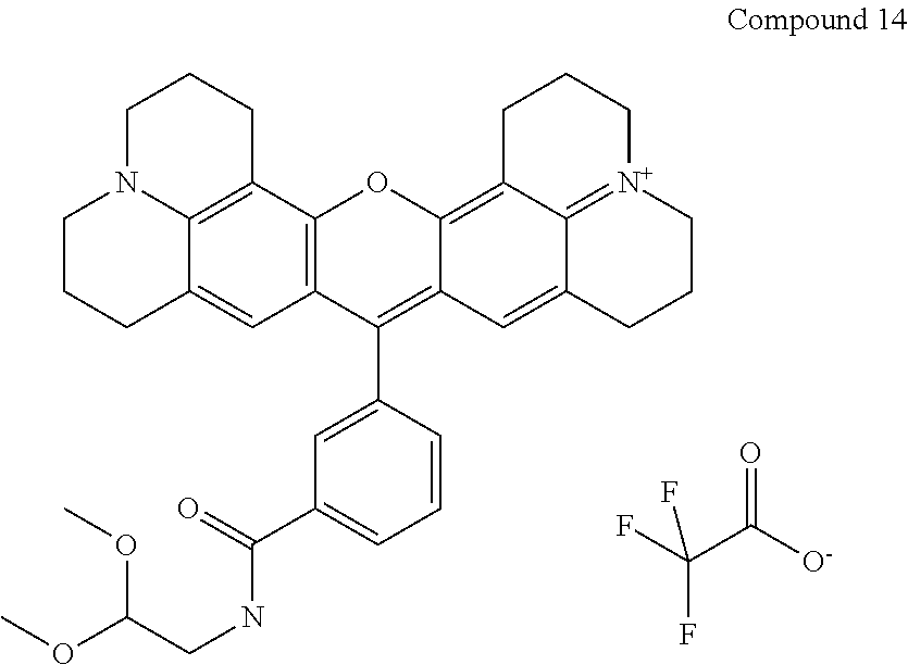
C12=C(C3=C4C(=C1)CCCN4CCC3)OC1=C3C4=[N+](CCCC4=CC1=C2C1=CC(C(=O)NCC(OC)OC)=CC=C1)CCC3.FC(C([O-])=O)(F)F
